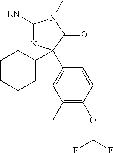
C1(N)=NC(C2CCCCC2)(C2=CC(C)=C(OC(F)F)C=C2)C(=O)N1C
